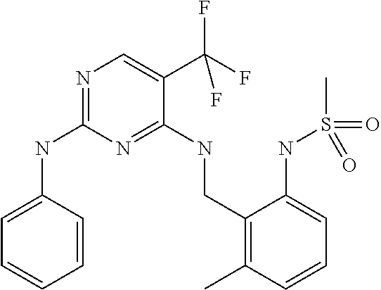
C1=CC(NC2=NC=C(C(F)(F)F)C(NCC3=C(C)C=CC=C3NS(C)(=O)=O)=N2)=CC=C1
